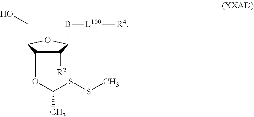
C1([R2])C(OC(C)SSC)C(CO)OC1B[L100][R4]
